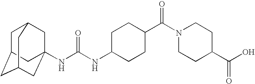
C1C2CC3CC(NC(NC4CCC(C(N5CCC(C(O)=O)CC5)=O)CC4)=O)(CC1C3)C2
